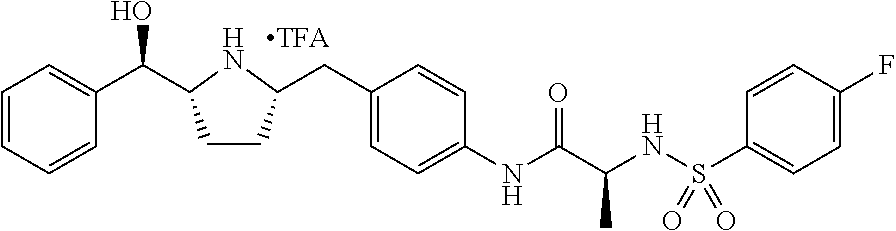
C1=CC=CC(C(C2CCC(CC3=CC=C(NC(C(NS(C4=CC=C(F)C=C4)(=O)=O)C)=O)C=C3)N2)O)=C1
